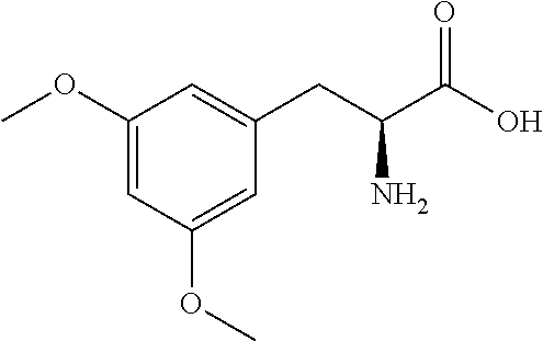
C1(OC)=CC(OC)=CC(CC(C(O)=O)N)=C1
